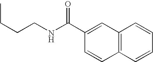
CCCCNC(C1=CC2=C(C=C1)C=CC=C2)=O
